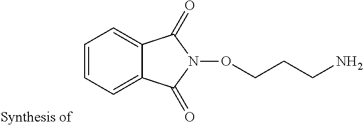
C1=CC=C2C(=C1)C(=O)N(OCCCN)C2=O
